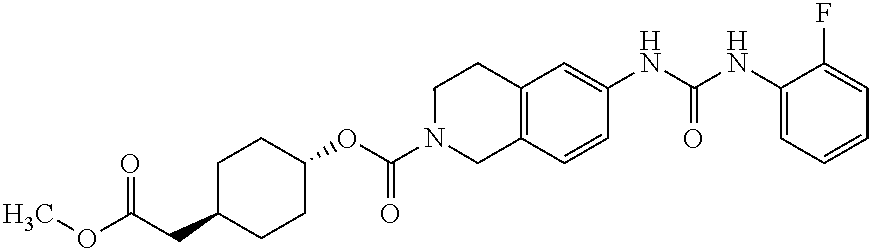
C(CC1CCC(OC(N2CC3=C(CC2)C=C(NC(NC2=CC=CC=C2F)=O)C=C3)=O)CC1)(OC)=O
